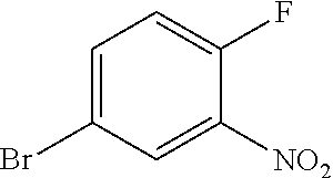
C1=C(Br)C=C([NO2])C(F)=C1
